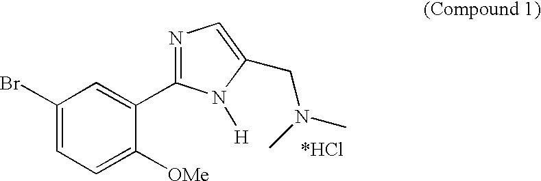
C1(Br)=CC=C([OMe])C(C2=NC=C(CN(C)C)N2[H])=C1
